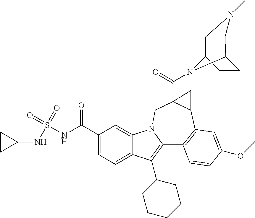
C1(C(NS(=O)(=O)NC2CC2)=O)=CC=C2C(=C1)N1C(=C2C2CCCCC2)C2=C(C3C(C(=O)N4C5CCC4CN(C)C5)(C1)C3)C=C(OC)C=C2
